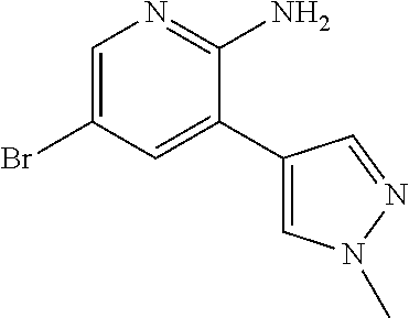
C1=C(Br)C=C(C2=CN(C)N=C2)C(N)=N1
